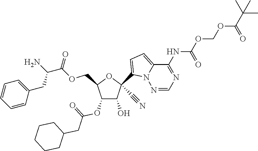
C1(O)C(OC(=O)CC2CCCCC2)C(COC(=O)C(N)CC2=CC=CC=C2)OC1(C1=CC=C2N1N=CN=C2NC(=O)OCOC(=O)C(C)(C)C)C#N
